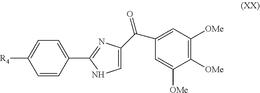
C1=C(C2=NC(C(C3=CC([OMe])=C([OMe])C([OMe])=C3)=O)=CN2)C=CC([R4])=C1
